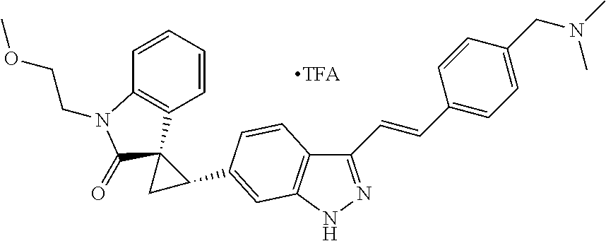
C1=CC=CC2=C1C1(C(=O)N2CCOC)CC1C1=CC2=C(C(C=CC3=CC=C(CN(C)C)C=C3)=NN2)C=C1
